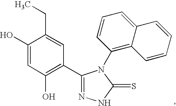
C1(O)=CC(O)=C(C2=NNC(=S)N2C2=C3C(=CC=C2)C=CC=C3)C=C1CC
